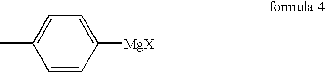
C1=CC([MgX])=CC=C1C
